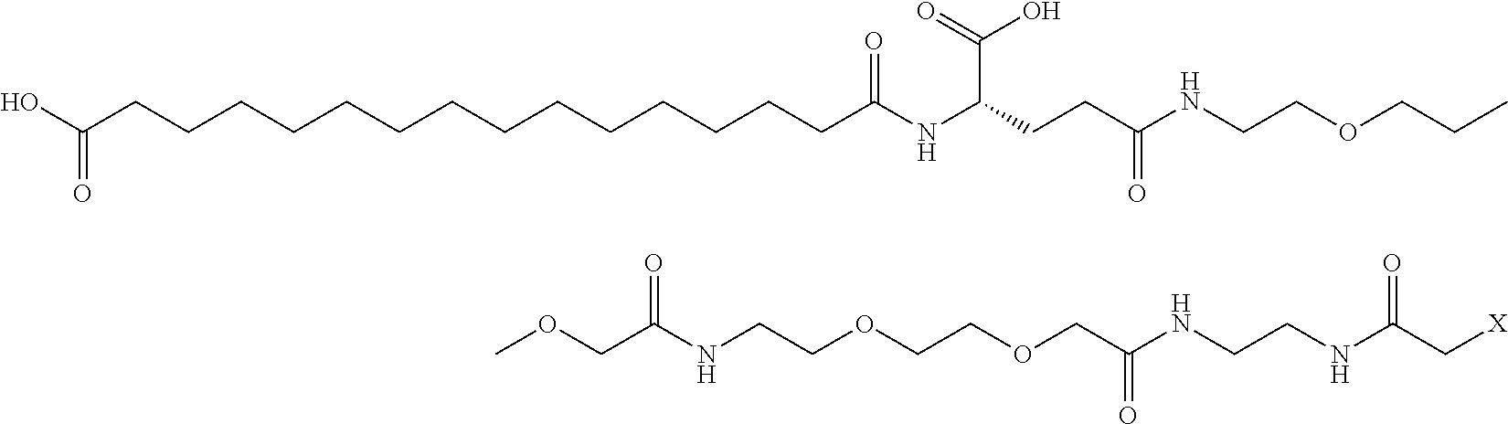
OC(CCCCCCCCCCCCCCC(NC(CCC(NCCOCCC)=O)C(=O)O)=O)=O.C(C(NCCOCCOCC(NCCNC(C[X])=O)=O)=O)OC
